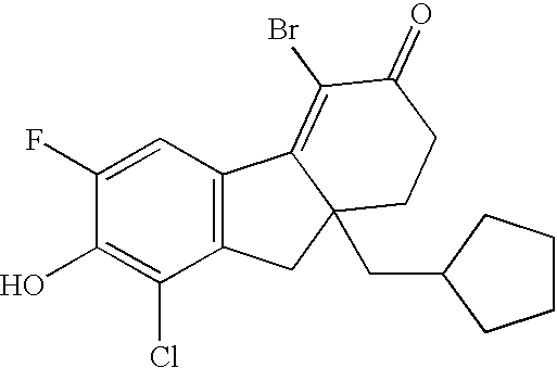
C1=C(F)C(O)=C(Cl)C2=C1C1=C(Br)C(=O)CCC1(CC1CCCC1)C2
